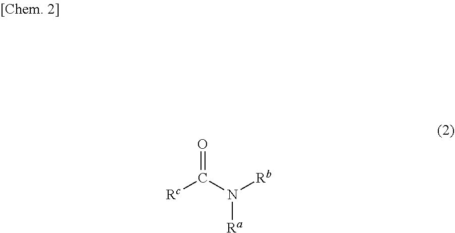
[Rc]C(N([Rb])[Ra])=O
